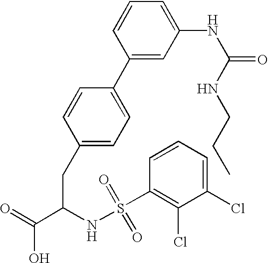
C1(CC(C(=O)O)NS(C2=C(Cl)C(Cl)=CC=C2)(=O)=O)=CC=C(C2=CC(NC(=O)NCCC)=CC=C2)C=C1
